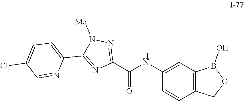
C1(NC(C2=NN([Me])C(C3=CC=C(Cl)C=N3)=N2)=O)=CC2=C(C=C1)COB2O
